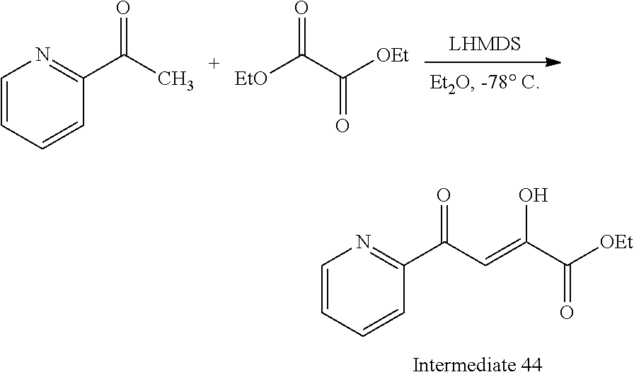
C1=CC=CC(C(C=C(C([OEt])=O)O)=O)=N1.C1=CC=CC(C(C)=O)=N1.[EtO]C(C([OEt])=O)=O
